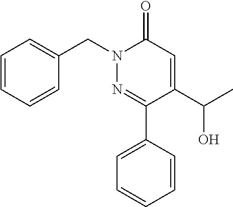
N1(CC2=CC=CC=C2)N=C(C2=CC=CC=C2)C(C(C)O)=CC1=O
